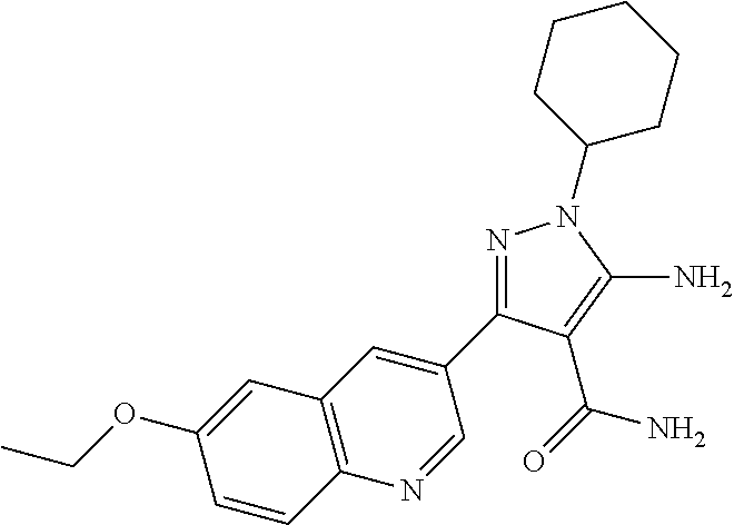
C1=CC2=C(C=C1OCC)C=C(C1=NN(C3CCCCC3)C(N)=C1C(=O)N)C=N2
